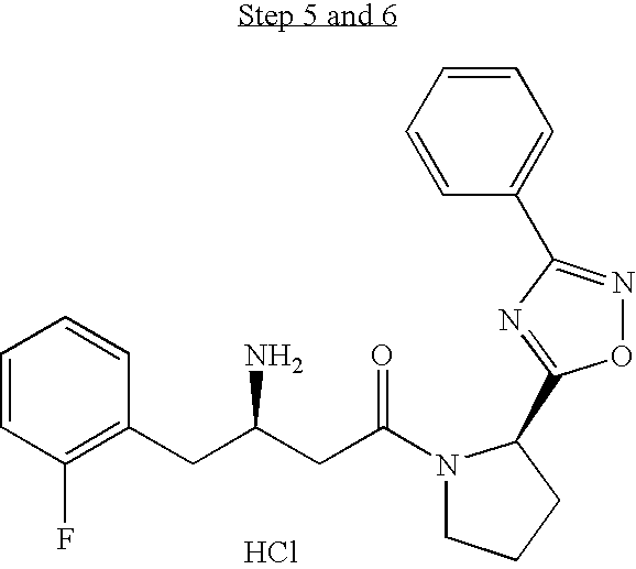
C1=CC(F)=C(CC(CC(N2CCCC2C2=NC(C3=CC=CC=C3)=NO2)=O)N)C=C1.Cl
